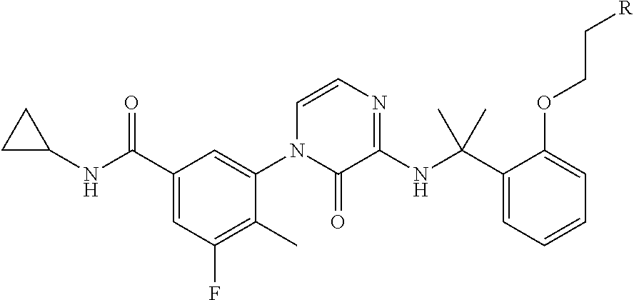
C1(C(NC2CC2)=O)=CC(F)=C(C)C(N2C(=O)C(NC(C3=CC=CC=C3OCC[R])(C)C)=NC=C2)=C1
